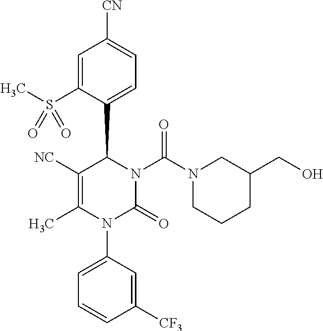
C1=C(S(C)(=O)=O)C(C2C([NC])=C(C)N(C3=CC=CC([CF3])=C3)C(=O)N2C(N2CCCC(CO)C2)=O)=CC=C1[CN]
